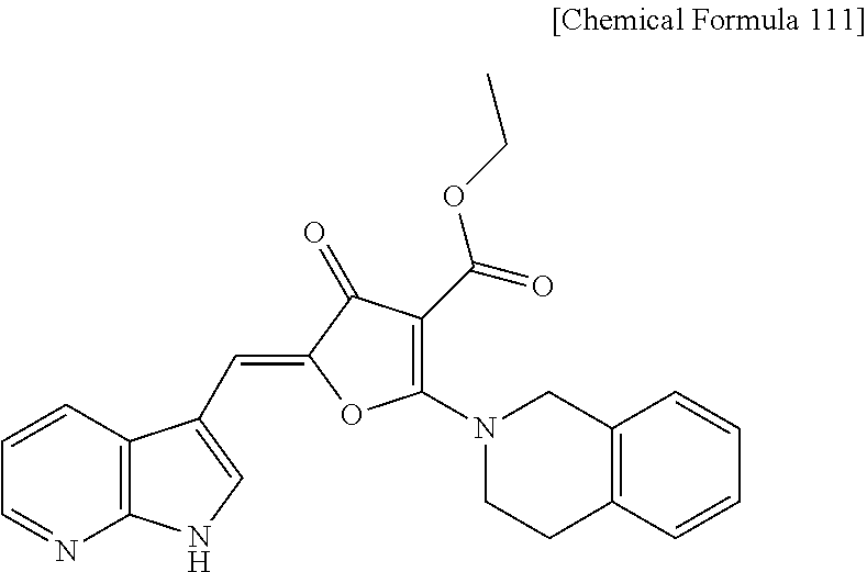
C12=C(C=CC=N1)C(C=C1C(=O)C(C(=O)OCC)=C(N3CC4=C(C=CC=C4)CC3)O1)=CN2
